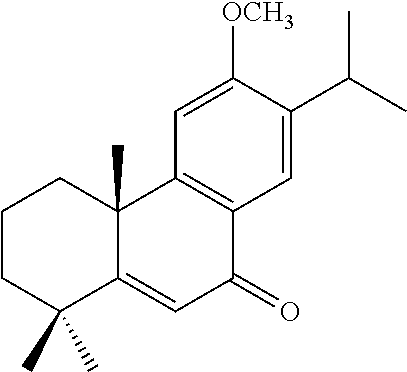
C1CC(C)(C)C2=CC(=O)C3=C(C2(C)C1)C=C([OCH3])C(C(C)C)=C3
